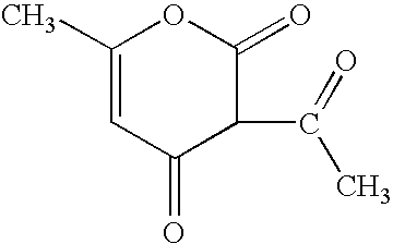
C1(C)=CC(=O)C(C(=O)C)C(=O)O1
